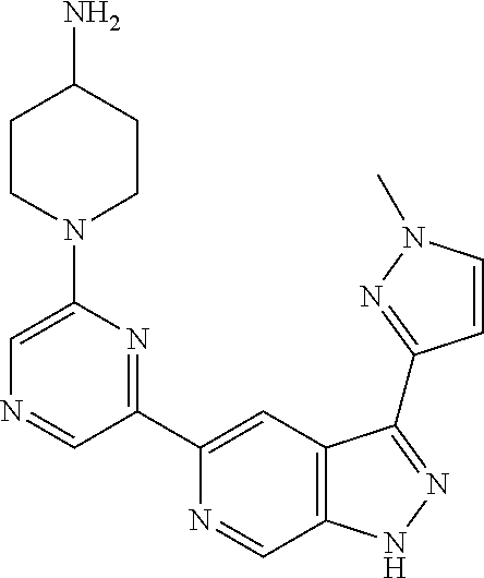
C1(C2=NC(N3CCC(N)CC3)=CN=C2)=CC2=C(C=N1)NN=C2C1=NN(C)C=C1
